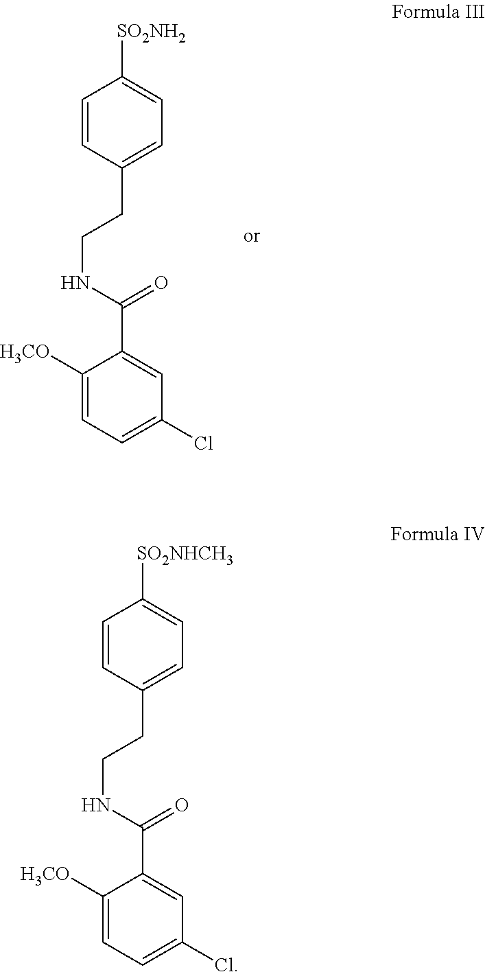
C1=CC(CCNC(C2=CC(Cl)=CC=C2[H3CO])=O)=CC=C1[SO2NH2].C1=CC(CCNC(C2=CC(Cl)=CC=C2[H3CO])=O)=CC=C1[SO2NHCH3]
